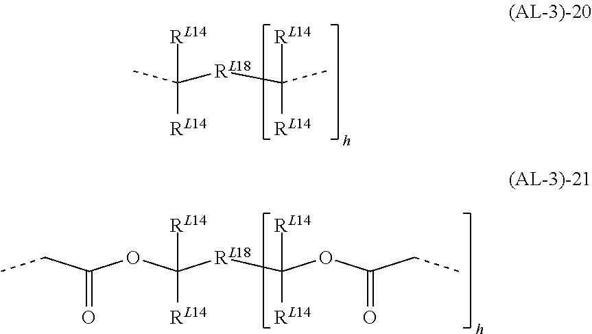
CC([RL18]C(C)([RL14])[RL14])([RL14])[RL14].CCC(OC([RL18]C(OC(CC)=O)([RL14])[RL14])([RL14])[RL14])=O
